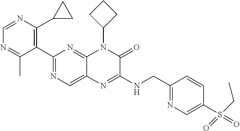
C1=NC(C2CC2)=C(C2=NC=C3C(=N2)N(C2CCC2)C(=O)C(NCC2=NC=C(S(=O)(=O)CC)C=C2)=N3)C(C)=N1
